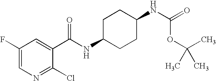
C1C(NC(C2=CC(F)=CN=C2Cl)=O)CCC(NC(OC(C)(C)C)=O)C1
